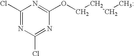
C1(Cl)=NC(Cl)=NC(OCCC[CH3:])=N1
